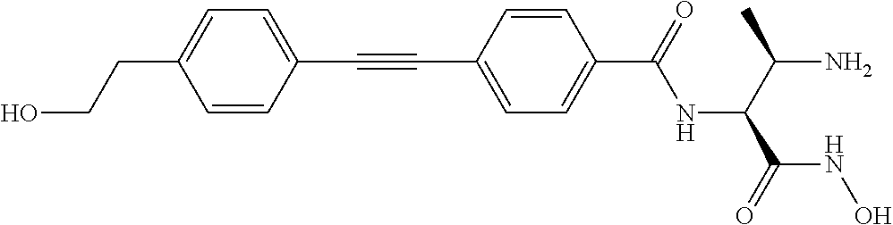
C1=CC(C#CC2=CC=C(C(=O)NC(C(C)N)C(=O)NO)C=C2)=CC=C1CCO
